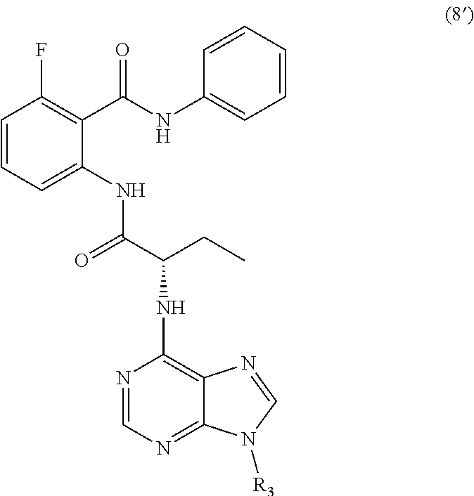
C1=CC=C(NC(C(CC)NC2=C3C(=NC=N2)N([R3])C=N3)=O)C(C(NC2=CC=CC=C2)=O)=C1F
